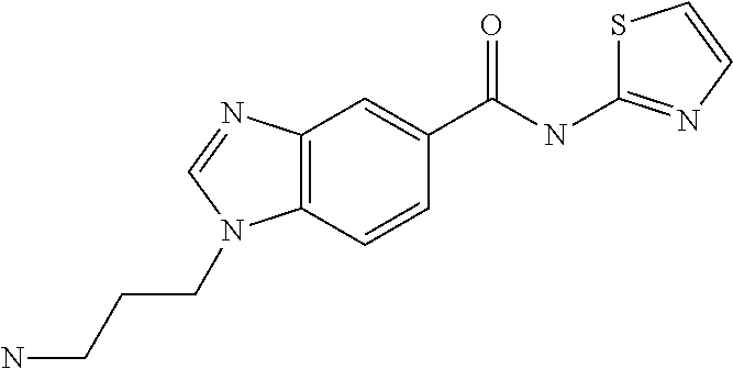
C12=C(C=CC(C(NC3=NC=CS3)=O)=C1)N(CCCN)C=N2
